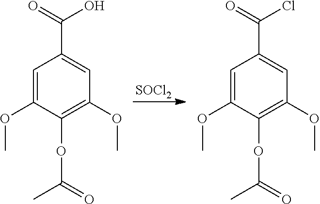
[SOCl2].C1=C(OC)C(OC(=O)C)=C(OC)C=C1C(=O)O.C1=C(OC)C(OC(=O)C)=C(OC)C=C1C(=O)Cl
